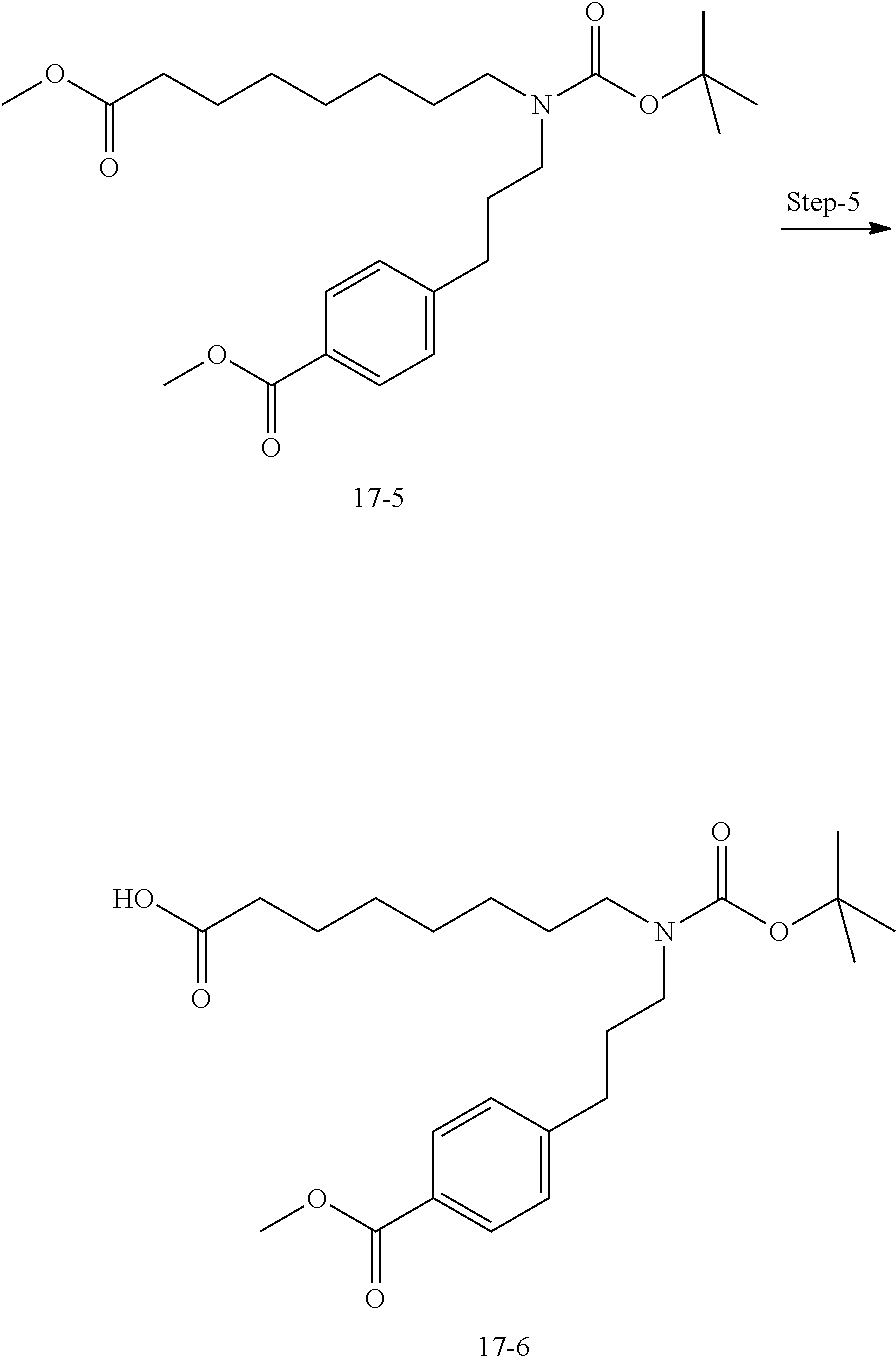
COC(CCCCCCCN(CCCC1=CC=C(C(OC)=O)C=C1)C(OC(C)(C)C)=O)=O.OC(CCCCCCCN(CCCC1=CC=C(C(OC)=O)C=C1)C(OC(C)(C)C)=O)=O
